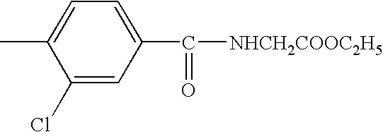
C1(Cl)=CC(C(=O)[NHCH2COOC2H5])=CC=C1C
